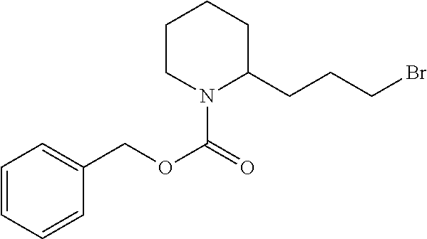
C1=CC=CC(COC(=O)N2C(CCCBr)CCCC2)=C1
